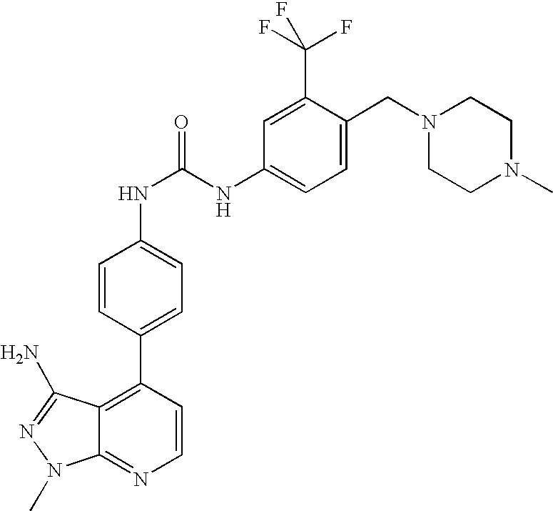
C1=CC(C2=CC=C(NC(=O)NC3=CC=C(CN4CCN(C)CC4)C(C(F)(F)F)=C3)C=C2)=C2C(=N1)N(C)N=C2N
